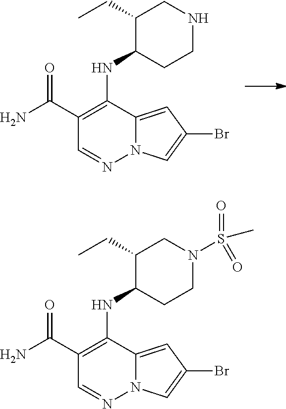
C1(C(N)=O)=C(NC2C(CC)CNCC2)C2=CC(Br)=CN2N=C1.C1(C(N)=O)=C(NC2C(CC)CN(S(=O)(=O)C)CC2)C2=CC(Br)=CN2N=C1
